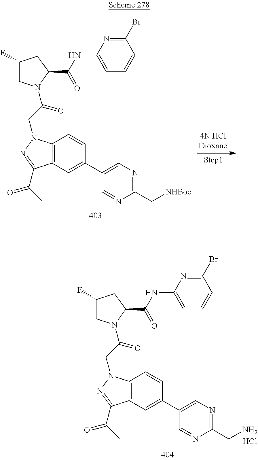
C1(F)CN(C(CN2C3=C(C=C(C4=CN=C(C[NHBoc])N=C4)C=C3)C(C(C)=O)=N2)=O)C(C(NC2=CC=CC(Br)=N2)=O)C1.C1(F)CN(C(CN2C3=C(C=C(C4=CN=C(CN)N=C4)C=C3)C(C(C)=O)=N2)=O)C(C(NC2=CC=CC(Br)=N2)=O)C1.Cl
